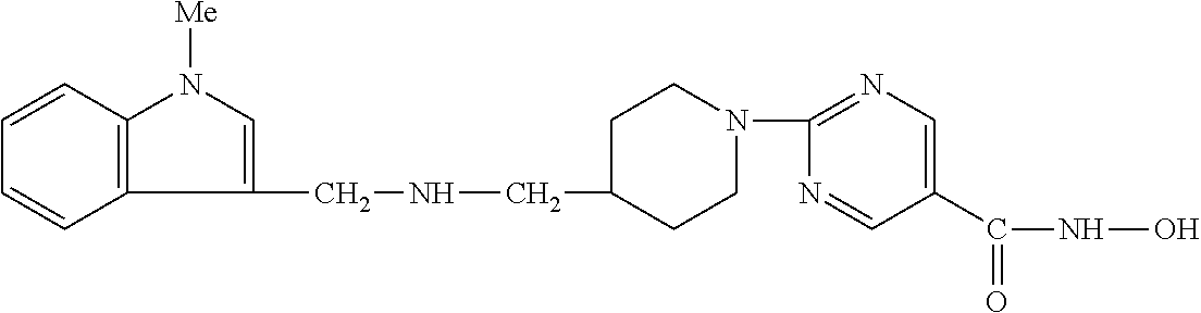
C12=C(C=CC=C1)N([Me])C=C2CNCC1CCN(C2=NC=C(C(NO)=O)C=N2)CC1
